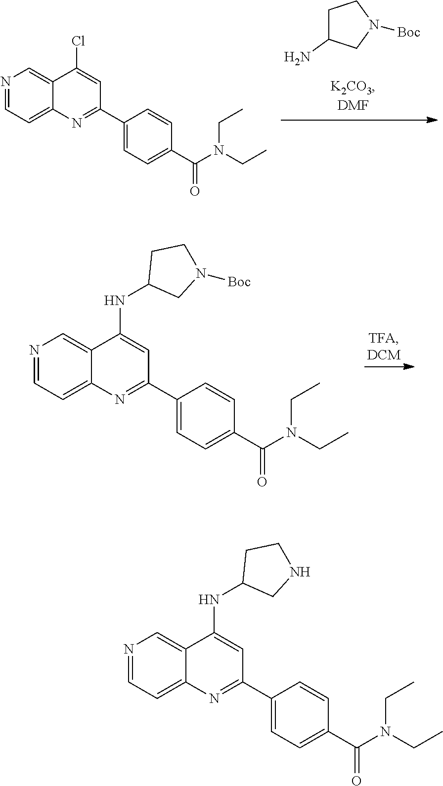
N1=CC=C2C(=C1)C(Cl)=CC(C1=CC=C(C(N(CC)CC)=O)C=C1)=N2.C1C(N)CN([Boc])C1.N1=CC=C2C(=C1)C(NC1CN([Boc])CC1)=CC(C1=CC=C(C(N(CC)CC)=O)C=C1)=N2.N1=CC=C2C(=C1)C(NC1CNCC1)=CC(C1=CC=C(C(N(CC)CC)=O)C=C1)=N2
